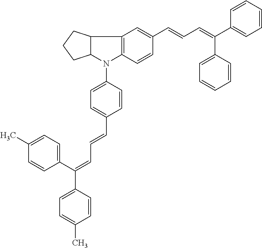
C12=C(C=CC(C=CC=C(C3=CC=CC=C3)C3=CC=CC=C3)=C1)N(C1=CC=C(C=CC=C(C3=CC=C(C)C=C3)C3=CC=C(C)C=C3)C=C1)C1C2CCC1
